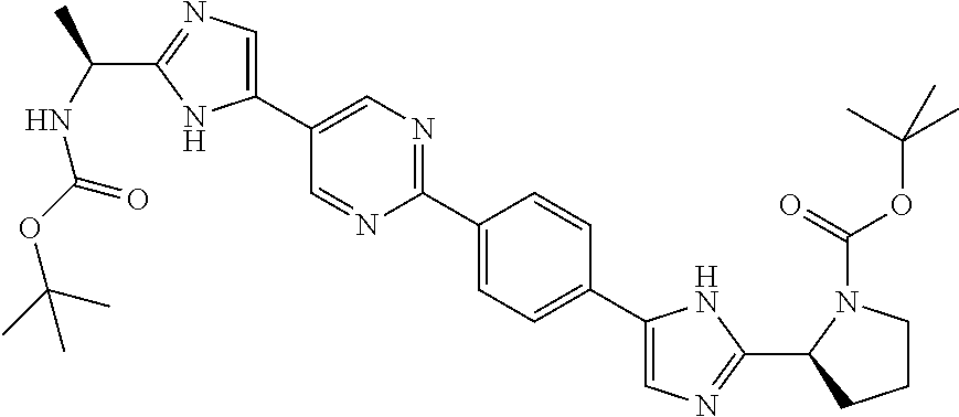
C1(C2=CN=C(C(NC(OC(C)(C)C)=O)C)N2)=CN=C(C2=CC=C(C3=CN=C(C4CCCN4C(=O)OC(C)(C)C)N3)C=C2)N=C1
